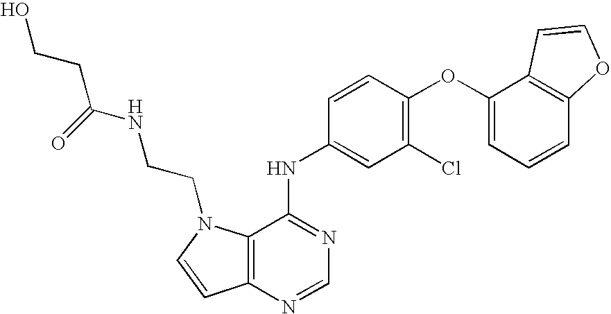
C12=C(N=CN=C1NC1=CC(Cl)=C(OC3=CC=CC4=C3C=CO4)C=C1)C=CN2CCNC(CCO)=O
